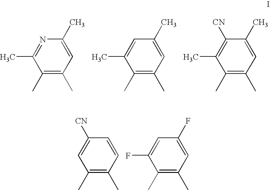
C1(C)=NC(C)=CC(C)=C1C.C1(C)=CC(C)=CC(C)=C1C.C1(C)=C([CN])C(C)=CC(C)=C1C.C1=C([CN])C=CC(C)=C1C.C1(F)=CC(F)=CC(C)=C1C
